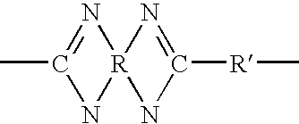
CC1=N[R]2(N1)N=C([R]C)N2
